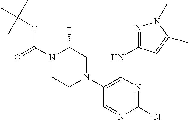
N1(C(=O)OC(C)(C)C)CCN(C2=C(NC3=NN(C)C(C)=C3)N=C(Cl)N=C2)CC1C
